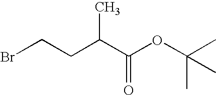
BrCCC(C(OC(C)(C)C)=O)C
